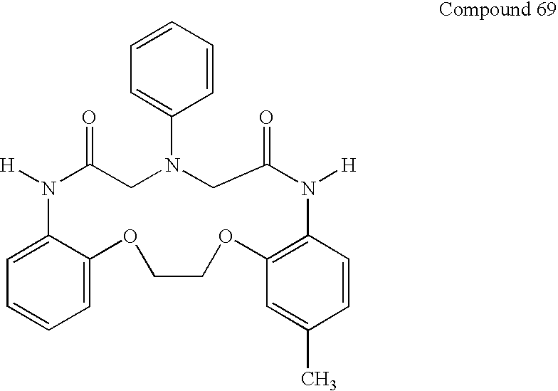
C1=CC=C2C(=C1)N([H])C(=O)CN(C1=CC=CC=C1)CC(=O)N([H])C1=C(OCCO2)C=C(C)C=C1
